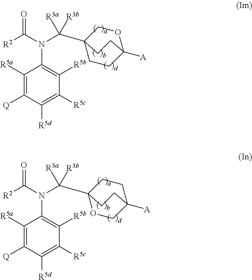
C1([R5a])=C([Q])C([R5d])=C([R5c])C([R5b])=C1N(C([R2])=O)C(C12CCC([A])(OC1)CC2)([R3b])[R3a].C1([R5a])=C([Q])C([R5d])=C([R5c])C([R5b])=C1N(C([R2])=O)C(C12OCC([A])(CC1)CC2)([R3b])[R3a]
